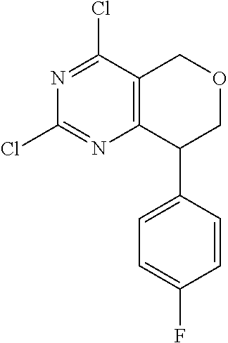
ClC1=NC2=C(COCC2C2=CC=C(F)C=C2)C(Cl)=N1
